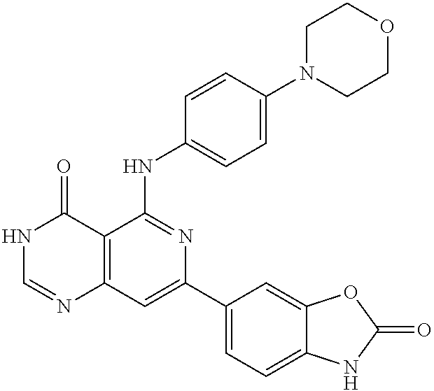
C12=C(C=C(C3=CC=C4C(=C3)OC(=O)N4)N=C1NC1=CC=C(N3CCOCC3)C=C1)N=CNC2=O
